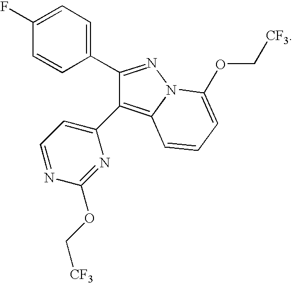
C1(C2=NN3C(=C2C2=CC=NC(OC[CF3])=N2)C=CC=C3OC[CF3])=CC=C(F)C=C1
